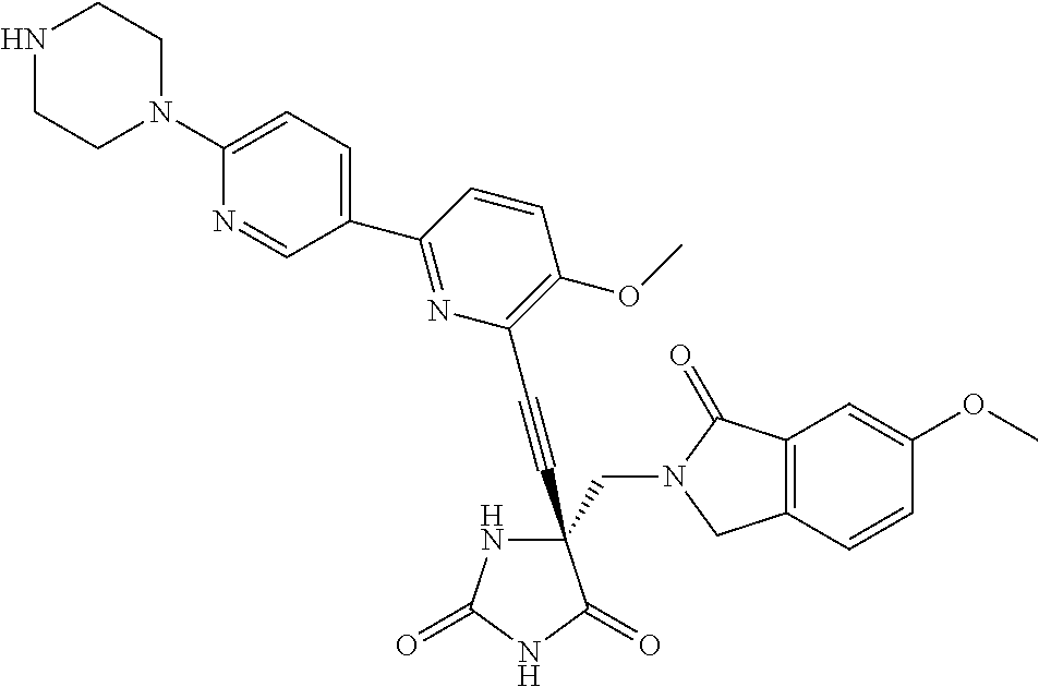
C(#CC1(CN2C(=O)C3=C(C2)C=CC(OC)=C3)NC(=O)NC1=O)C1=C(OC)C=CC(C2=CC=C(N3CCNCC3)N=C2)=N1
